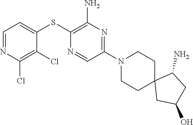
S(C1=C(N)N=C(N2CCC3(CC2)CC(O)CC3N)C=N1)C1=CC=NC(Cl)=C1Cl
